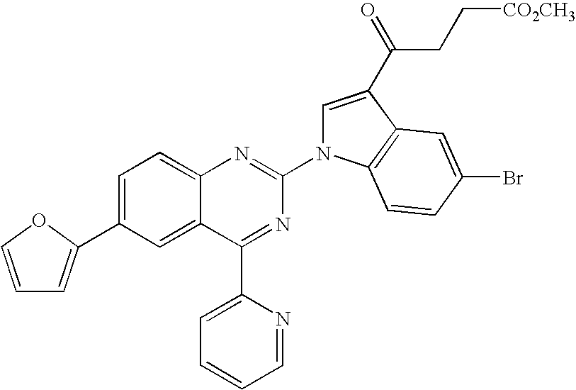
C1=C(C2=CC=CO2)C=C2C(=C1)N=C(N1C=C(C(=O)CC[CO2CH3])C3=C1C=CC(Br)=C3)N=C2C1=CC=CC=N1
